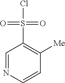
C1=NC=CC([Me])=C1S(=O)(=O)Cl
